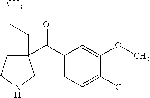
C1(C(C2=CC=C(Cl)C(OC)=C2)=O)(CCC)CCNC1
